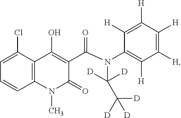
C1=C(Cl)C2=C(C=C1)N(C)C(=O)C(C(N(C1=C([H])C([H])=C([H])C([H])=C1[H])C([D])([D])C([D])([D])[D])=O)=C2O
